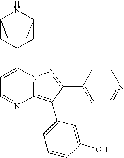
C12CC(C3=CC=NC4=C(C5=CC=CC(O)=C5)C(C5=CC=NC=C5)=NN34)CC(N1)CC2
